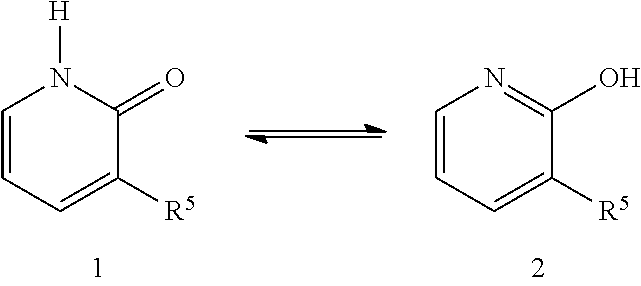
C1=CC=C([R5])C(=O)N1[H].C1=CC=C([R5])C(O)=N1
